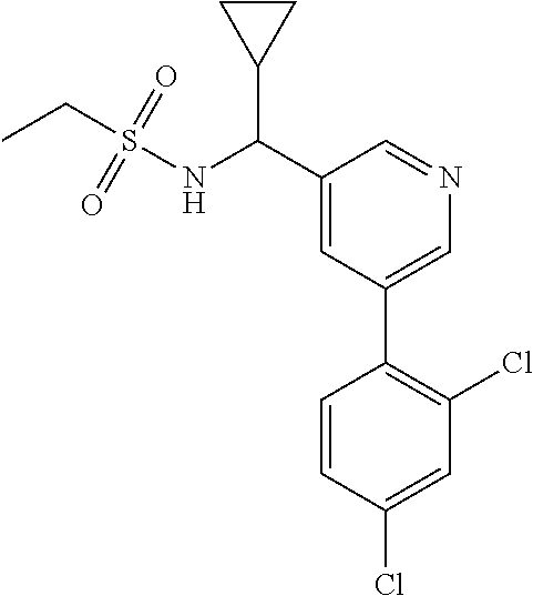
C1(C(NS(=O)(=O)CC)C2CC2)=CC(C2=C(Cl)C=C(Cl)C=C2)=CN=C1
